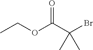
CCOC(C(Br)(C)C)=O
